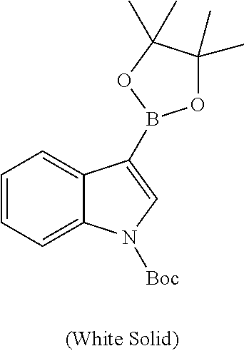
C12=CC=CC=C1N([Boc])C=C2B1OC(C)(C)C(C)(C)O1
